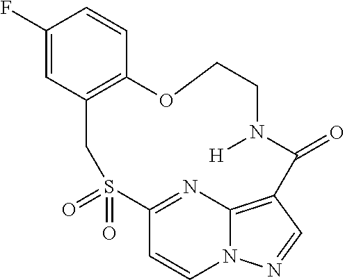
C1(F)=CC2=C(C=C1)OCCN([H])C(=O)C1=C3N(C=CC(=N3)S(=O)(=O)C2)N=C1
